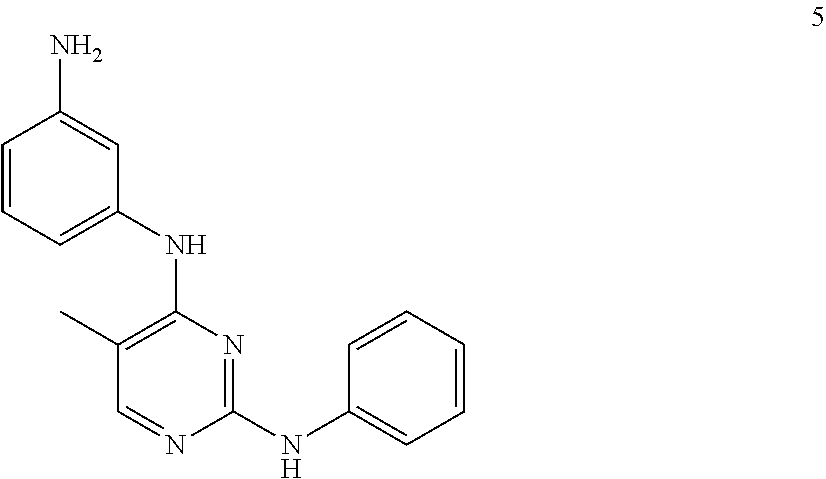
C1(C)=C(NC2=CC=CC(N)=C2)N=C(NC2=CC=CC=C2)N=C1
